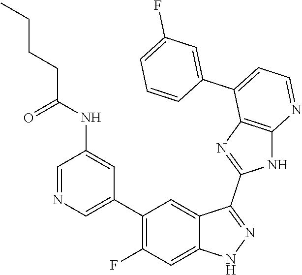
C1=NC=C(C2=C(F)C=C3C(=C2)C(C2=NC4=C(N2)N=CC=C4C2=CC(F)=CC=C2)=NN3)C=C1NC(CCCC)=O
